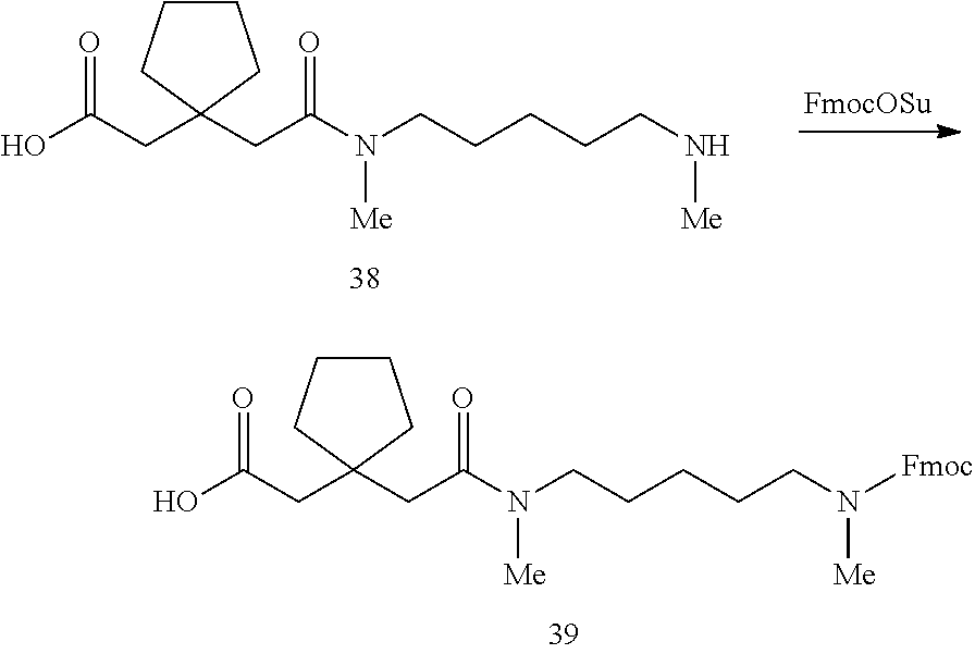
OC(CC1(CC(N(CCCCCN([Me])[Fmoc])[Me])=O)CCCC1)=O.OC(CC1(CC(N(CCCCCN[Me])[Me])=O)CCCC1)=O
